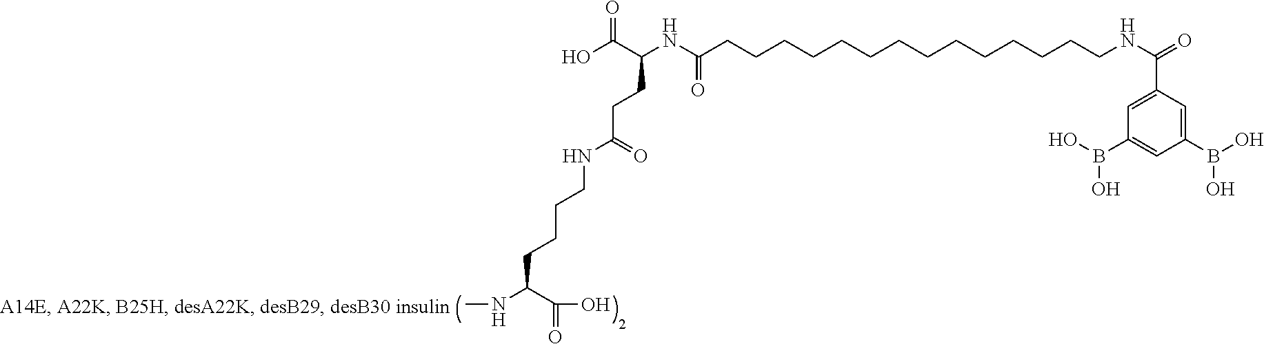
O=C(NCCCCC(NC)C(O)=O)CCC(NC(CCCCCCCCCCCCCCNC(=O)C1=CC(B(O)O)=CC(B(O)O)=C1)=O)C(O)=O
